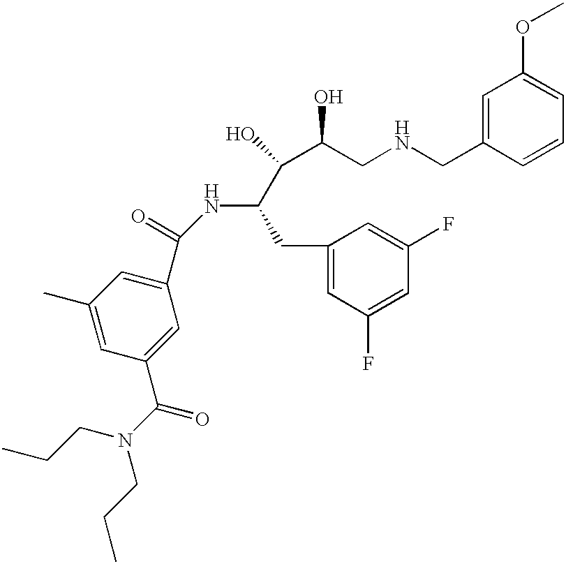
C1(C(=O)NC(C(C(CNCC2=CC(OC)=CC=C2)O)O)CC2=CC(F)=CC(F)=C2)=CC(C)=CC(C(N(CCC)CCC)=O)=C1
